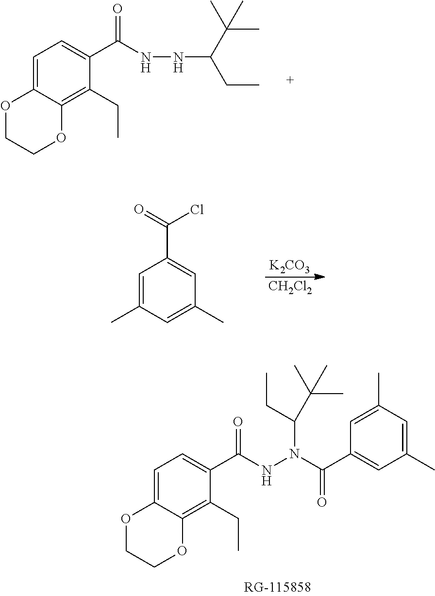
C1=C2C(=C(CC)C(C(=O)NN(C(C3=CC(C)=CC(C)=C3)=O)C(CC)C(C)(C)C)=C1)OCCO2.C1=C2C(=C(CC)C(C(=O)NNC(CC)C(C)(C)C)=C1)OCCO2.[K2CO3].[CH2Cl2].C1=C(C)C=C(C)C=C1C(=O)Cl
